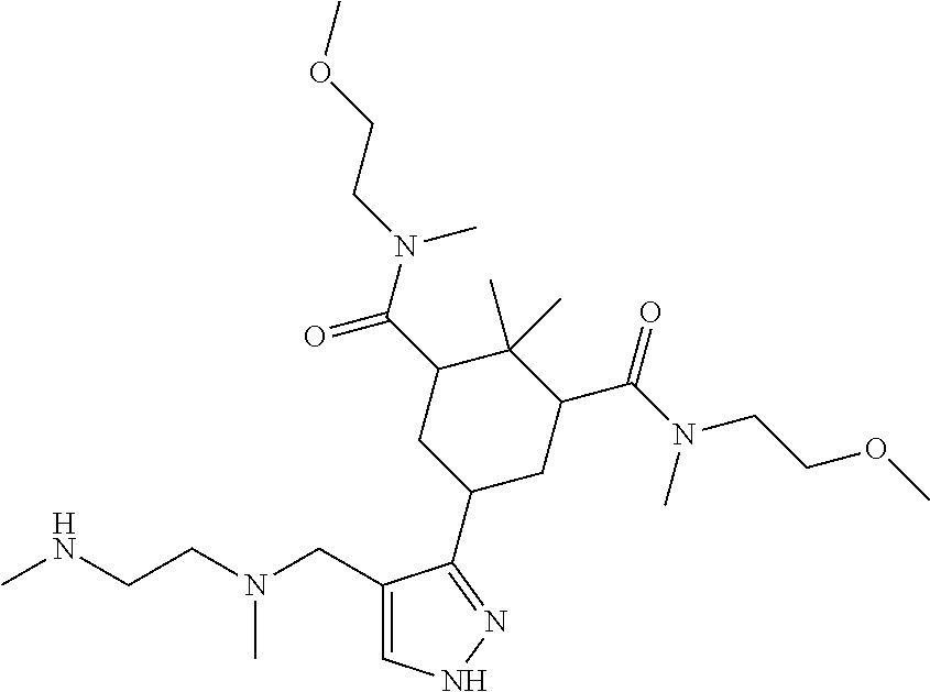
CNCCN(CC1=CNN=C1C1CC(C(N(CCOC)C)=O)C(C)(C)C(C(N(CCOC)C)=O)C1)C
